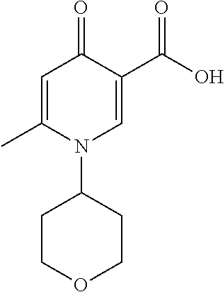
C1=C(C)N(C2CCOCC2)C=C(C(=O)O)C1=O
